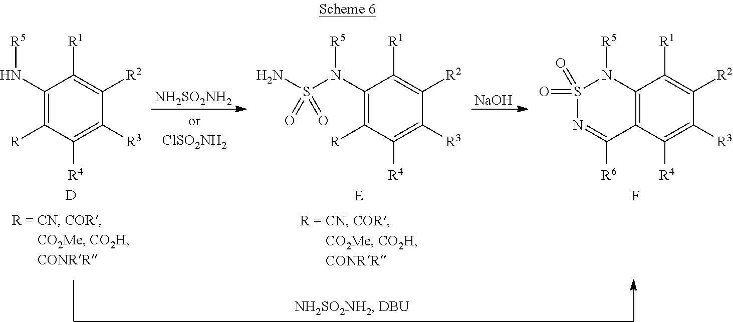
C1(N[R5])=C([R])C([R4])=C([R3])C([R2])=C1[R1].[D].[NH2SO2NH2].C1(N([R5])S(N)(=O)=O)=C([R])C([R4])=C([R3])C([R2])=C1[R1].[E].[NaOH].C12=C(C([R4])=C([R3])C([R2])=C1[R1])C([R6])=NS(=O)(=O)N2[R5].F
